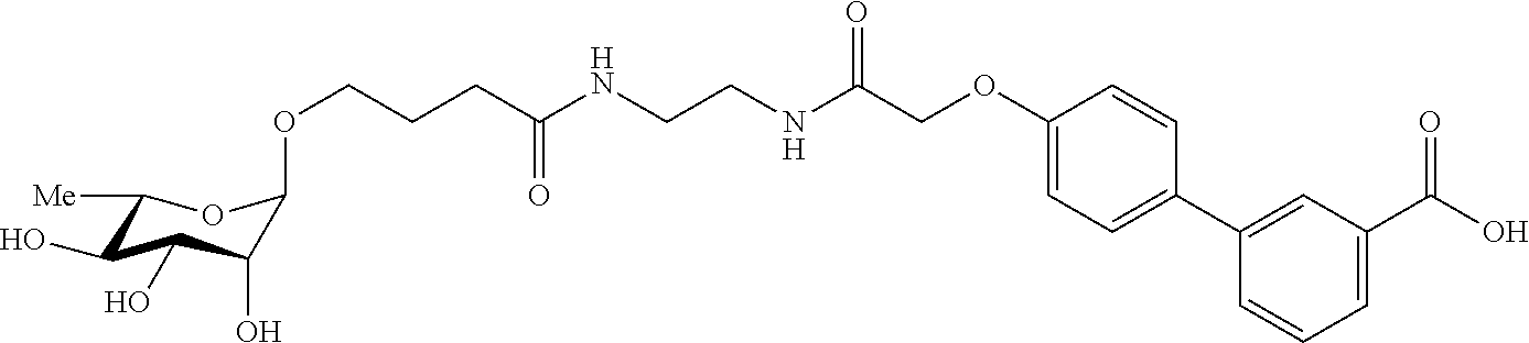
C1(OCC(NCCNC(CCCOC2C(O)C(O)C(O)C([Me])O2)=O)=O)=CC=C(C2=CC(C(O)=O)=CC=C2)C=C1
